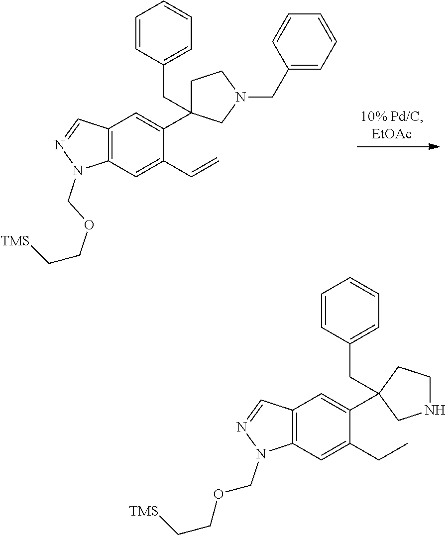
C12=C(C=C(C=C)C(C3(CC4=CC=CC=C4)CCN(CC4=CC=CC=C4)C3)=C1)N(COCC[TMS])N=C2.C12=C(C=C(CC)C(C3(CC4=CC=CC=C4)CNCC3)=C1)N(COCC[TMS])N=C2
